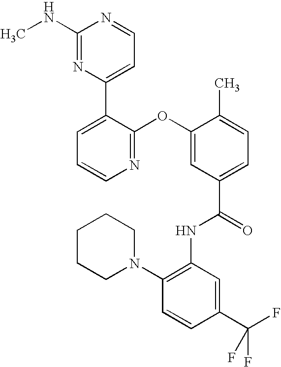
N1=C(OC2=CC(C(=O)NC3=C(N4CCCCC4)C=CC(C(F)(F)F)=C3)=CC=C2C)C(C2=CC=NC(NC)=N2)=CC=C1
